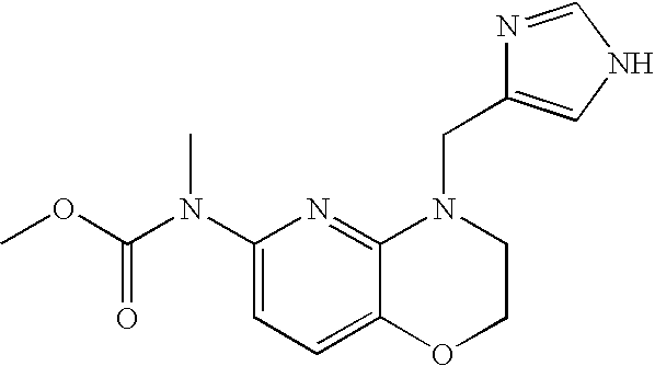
C1(N(C(OC)=O)C)=CC=C2C(=N1)N(CC1=CNC=N1)CCO2
